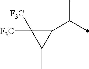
C1(C(C)C)C([F3C])([F3C])C1C
